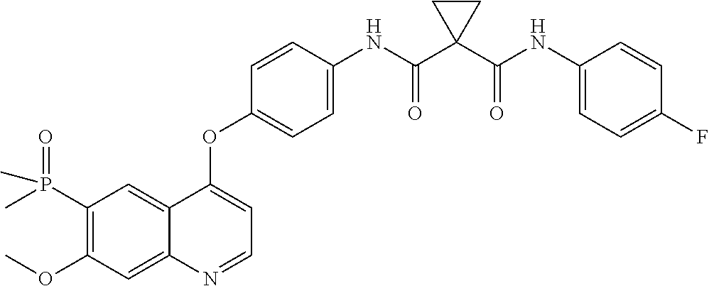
C12=CC(P(=O)(C)C)=C(OC)C=C1N=CC=C2OC1=CC=C(NC(C2(C(NC3=CC=C(F)C=C3)=O)CC2)=O)C=C1
